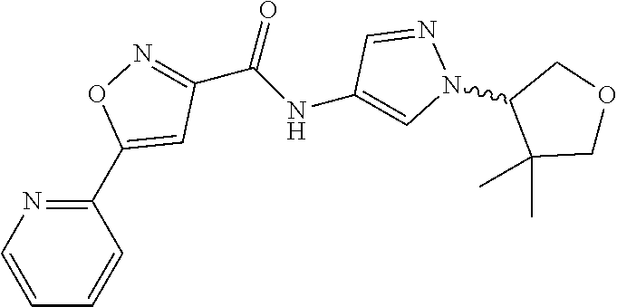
C1=CN=C(C2=CC(C(NC3=CN(C4C(C)(C)COC4)N=C3)=O)=NO2)C=C1
